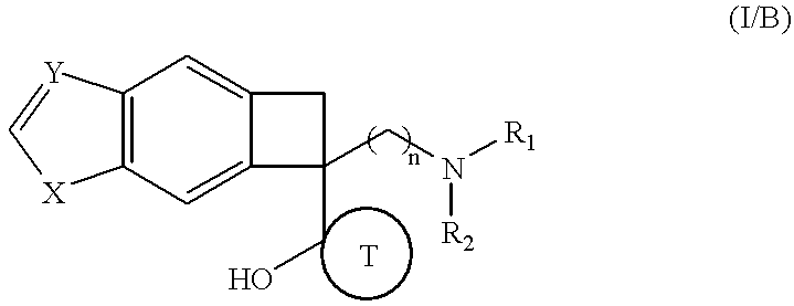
C12=CC3=C(C=C1CC2(CN([R1])[R2])CO)[Y]=C[X]3
